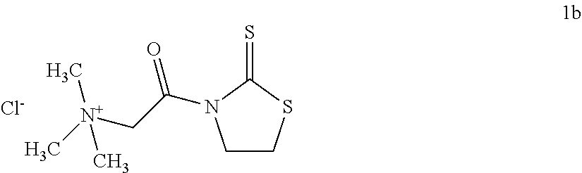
C1CSC(=S)N1C(C[N+](C)(C)C)=O.[Cl-]
